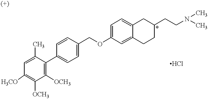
C1(C)=CC([H3CO])=C([OCH3])C([OCH3])=C1C1=CC=C(COC2=CC=C3C(=C2)CCC(CCN(C)C)C3)C=C1
